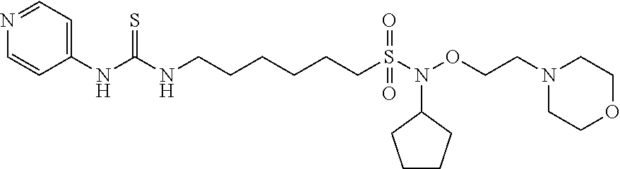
N1=CC=C(NC(=S)NCCCCCCS(N(OCCN2CCOCC2)C2CCCC2)(=O)=O)C=C1
